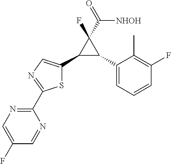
C1(C2C(C3=CN=C(C4=NC=C(F)C=N4)S3)C2(F)C([NHOH])=O)=CC=CC(F)=C1C
